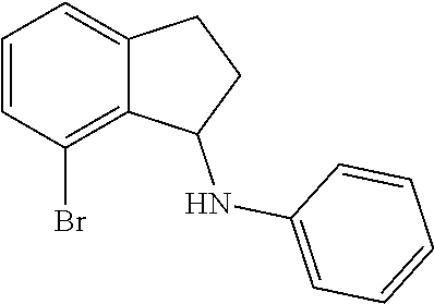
C1=CC(Br)=C2C(=C1)CCC2NC1=CC=CC=C1
